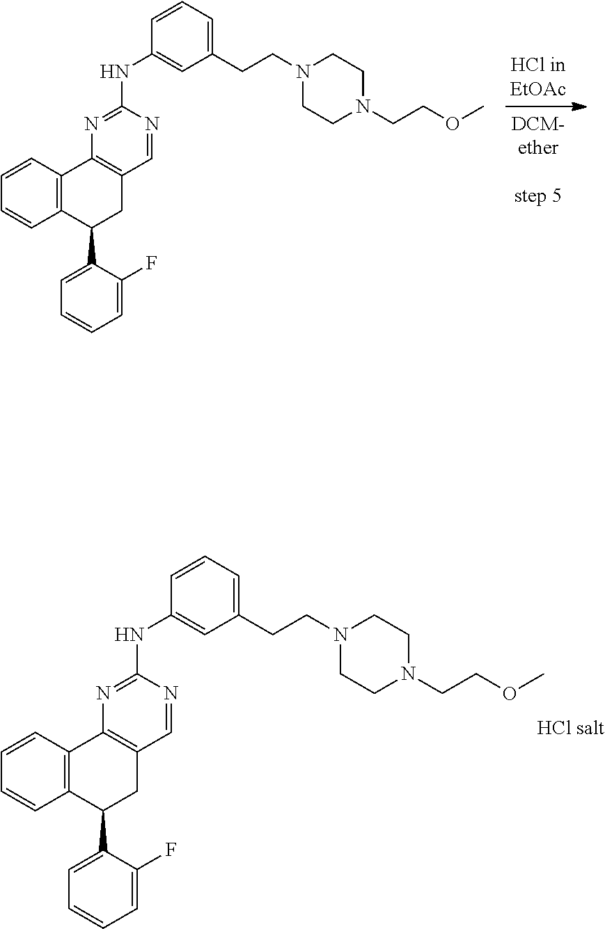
C12=C(C=CC=C1)C1=C(CC2C2=CC=CC=C2F)C=NC(NC2=CC(CCN3CCN(CCOC)CC3)=CC=C2)=N1.C12=C(C=CC=C1)C1=C(CC2C2=CC=CC=C2F)C=NC(NC2=CC(CCN3CCN(CCOC)CC3)=CC=C2)=N1
